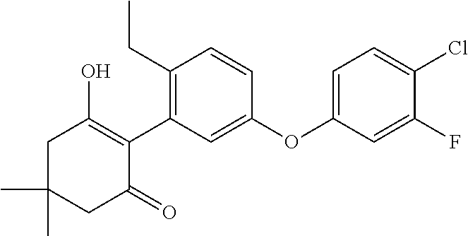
C1C(C)(C)CC(=O)C(C2=C(CC)C=CC(OC3=CC=C(Cl)C(F)=C3)=C2)=C1O
